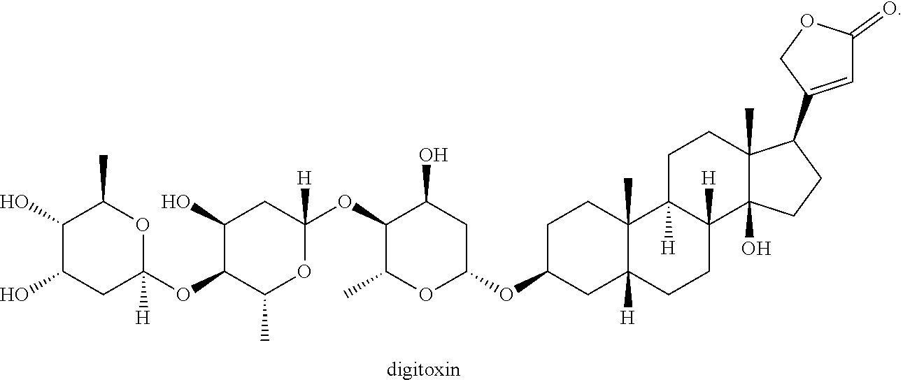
C1(C2=CC(=O)OC2)C2(C)C(O)(CC1)C1([H])CCC3([H])C(C)(C1([H])CC2)CCC(OC1CC(O)C(OC2([H])CC(O)C(OC4([H])CC(O)C(O)C(C)O4)C(C)O2)C(C)O1)C3
